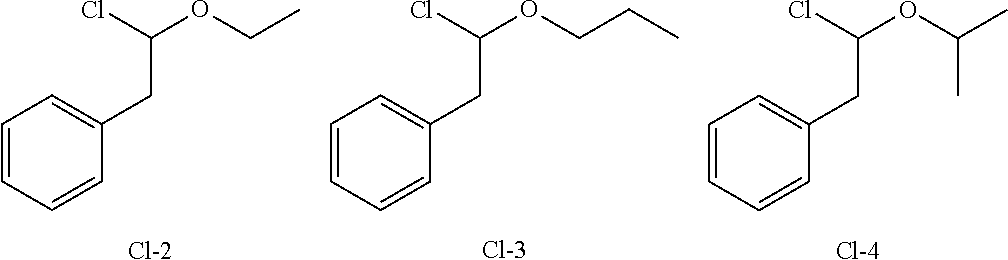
C1=CC=CC(CC(OCC)Cl)=C1.[Cl-2].C1=CC=CC(CC(OCCC)Cl)=C1.[Cl-3].C1=CC=CC(CC(OC(C)C)Cl)=C1.[Cl-4]
